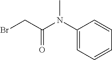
C1(N(C(CBr)=O)C)=CC=CC=C1
